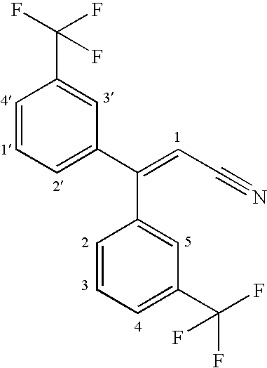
C1=CC=C(C(=CC#N)C2=CC(C(F)(F)F)=CC=C2)C=C1C(F)(F)F
